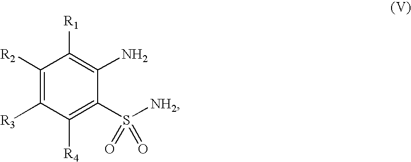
C1([R2])=C([R3])C([R4])=C(S([NH2])(=O)=O)C(N)=C1[R1]
